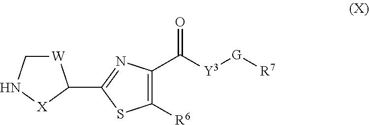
C1([R6])=C(C([Y3][G][R7])=O)N=C(C2[W]CN[X]2)S1
